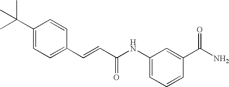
C(=CC(=O)NC1=CC=CC(C(N)=O)=C1)C1=CC=C(C(C)(C)C)C=C1
